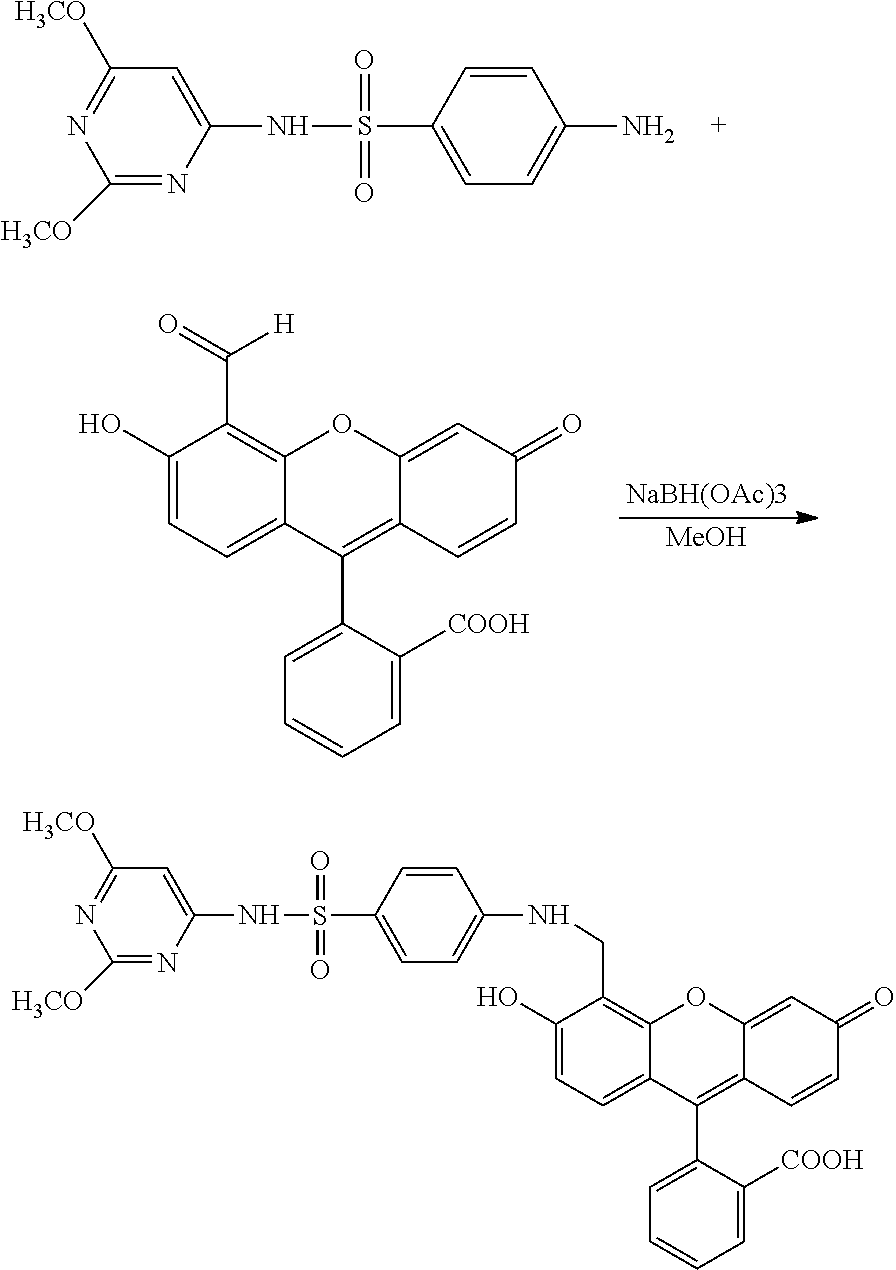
O=S(=O)(C1=CC=C(N)C=C1)NC1=CC([H3CO])=NC([H3CO])=N1.[NaBH(OAc)3].[MeOH].C1(C2=CC=CC=C2[COOH])=C2C(=CC(=O)C=C2)OC2=C(C(=O)[H])C(O)=CC=C12.O=S(=O)(C1=CC=C(NCC2=C3C(=CC=C2O)C(C2=CC=CC=C2[COOH])=C2C(=CC(=O)C=C2)O3)C=C1)NC1=CC([H3CO])=NC([H3CO])=N1
